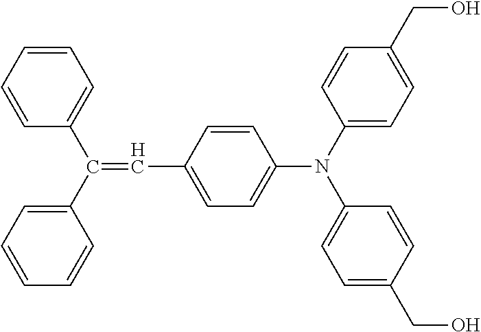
C1=CC(C=C(C2=CC=CC=C2)C2=CC=CC=C2)=CC=C1N(C1=CC=C(CO)C=C1)C1=CC=C(CO)C=C1
